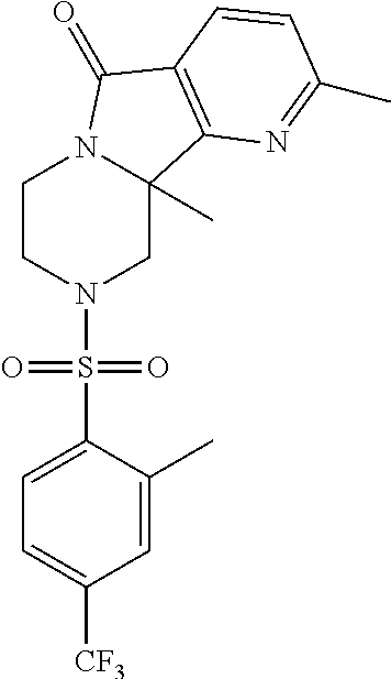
C1CN(S(C2=CC=C([CF3])C=C2C)(=O)=O)CC2(C)N1C(=O)C1=C2N=C(C)C=C1
